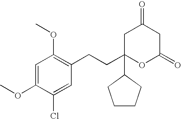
C1=C(OC)C(Cl)=CC(CCC2(C3CCCC3)OC(=O)CC(=O)C2)=C1OC
